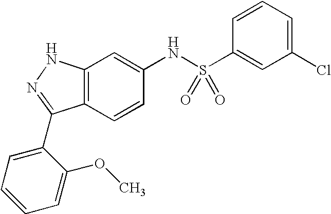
C12=C(C=CC(NS(C3=CC(Cl)=CC=C3)(=O)=O)=C1)C(C1=CC=CC=C1OC)=NN2
